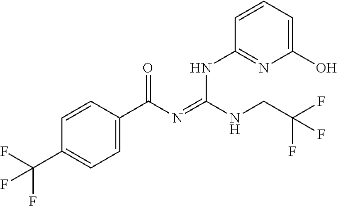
C1=CC(C(N=C(NCC(F)(F)F)NC2=NC(O)=CC=C2)=O)=CC=C1C(F)(F)F
